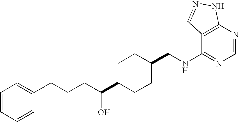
C(CCC(O)C1CCC(CNC2=NC=NC3=C2C=NN3)CC1)C1=CC=CC=C1
